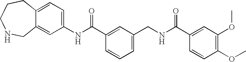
C1=C2C(=CC=C1NC(C1=CC(CNC(C3=CC(OC)=C(OC)C=C3)=O)=CC=C1)=O)CCCNC2
